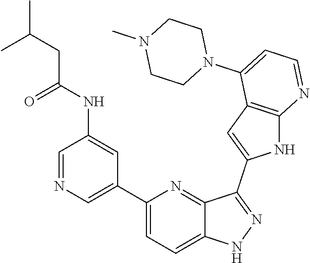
C1(C2=CN=CC(NC(CC(C)C)=O)=C2)=CC=C2C(=N1)C(C1=CC3=C(N1)N=CC=C3N1CCN(C)CC1)=NN2
